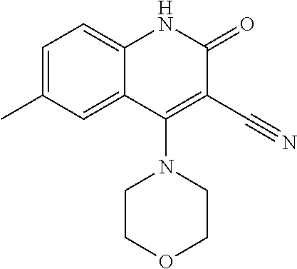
C1=C(C)C=C2C(=C1)NC(=O)C(C#N)=C2N1CCOCC1
